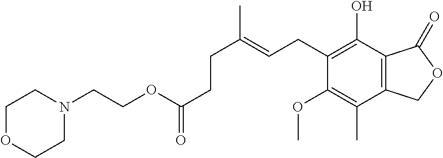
C1OCCN(CCOC(CCC(C)=CCC2=C(O)C3=C(C(C)=C2OC)COC3=O)=O)C1
